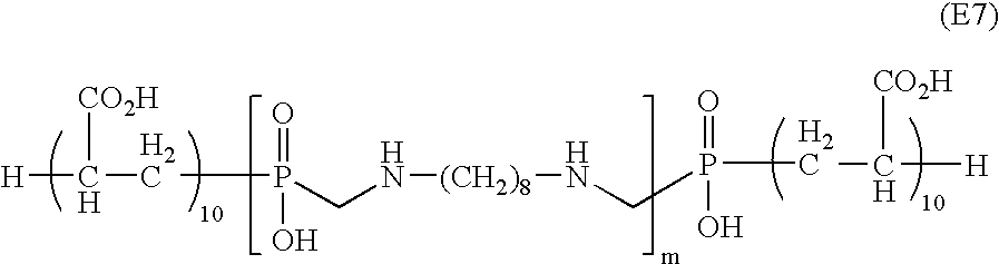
[H]C([CO2H])CP(O)(=O)CN[(CH2)8]NCP(=O)(O)CC([CO2H])[H]
